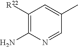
C1([R22])=C(N)N=CC(C)=C1
